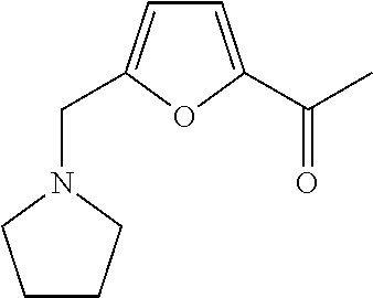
C1CCN(CC2=CC=C(C(C)=O)O2)C1
